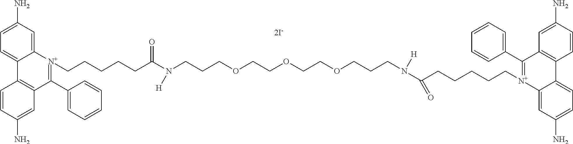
C1(N)=CC=C2C(=C1)[N+](CCCCCC(N(CCCOCCOCCOCCCN(C(CCCCC[N+]1=C(C3=CC=CC=C3)C3=C(C4=CC=C(N)C=C14)C=CC(N)=C3)=O)[H])[H])=O)=C(C1=CC=CC=C1)C1=C2C=CC(N)=C1
